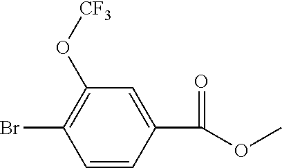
C1=CC(C(OC)=O)=CC(O[CF3])=C1Br
